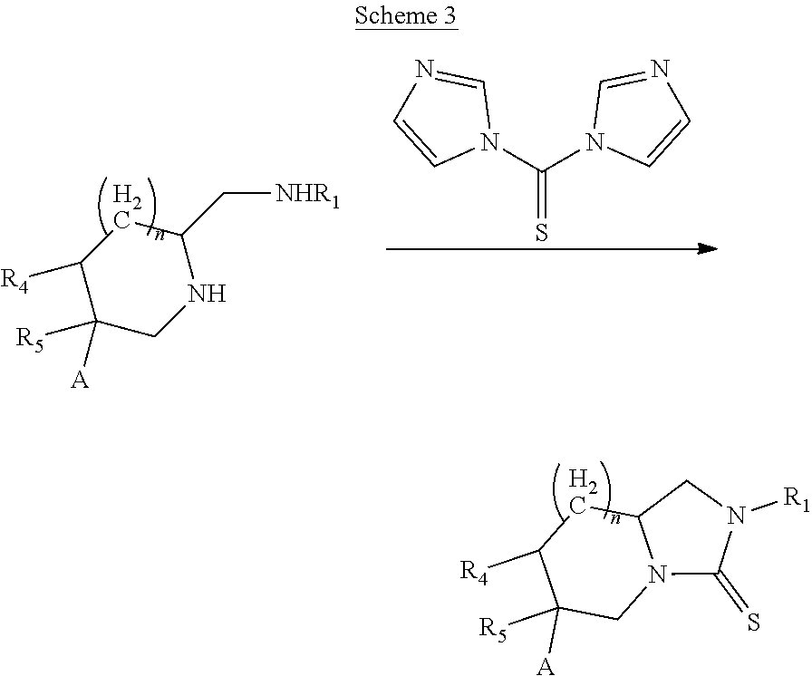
C1([R4])C([R5])([A])CN2C(C1)CN([R1])C2=S.C1([R4])C([R5])([A])CNC(C[NHR1])C1.C(=S)(N1C=NC=C1)N1C=CN=C1
